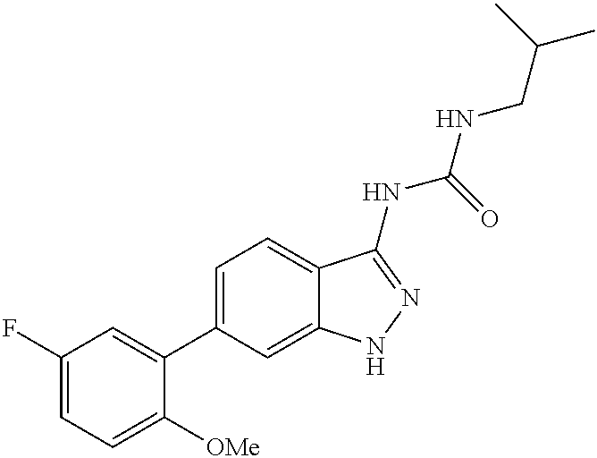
C1(F)=CC=C([OMe])C(C2=CC=C3C(=C2)NN=C3NC(NCC(C)C)=O)=C1
